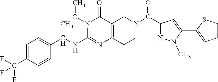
C1=C(C(F)(F)F)C=CC(C(NC2=NC3=C(C(=O)N2OC)CN(C(C2=NN(C)C(C4=CC=CS4)=C2)=O)CC3)C)=C1
